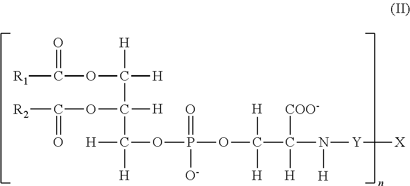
[R1]C(=O)OC([H])([H])C(C([H])(OP(OC(C(N([H])[Y][X])([COO-])[H])([H])[H])(=O)[O-])[H])([H])OC(=O)[R2]
